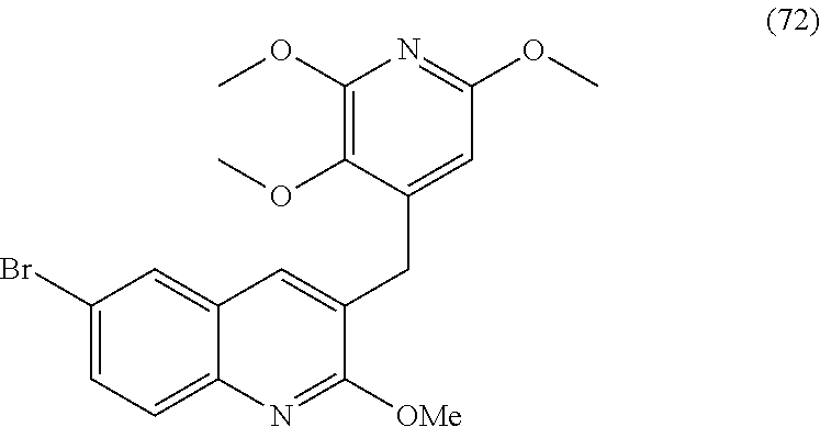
C1=C(CC2=CC3=CC(Br)=CC=C3N=C2[OMe])C(OC)=C(OC)N=C1OC
